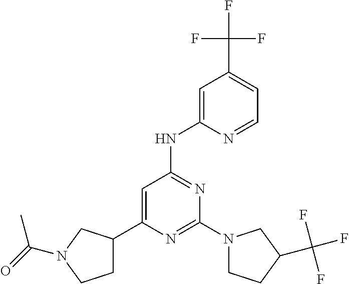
C1=C(NC2=NC(N3CCC(C(F)(F)F)C3)=NC(C3CCN(C(=O)C)C3)=C2)N=CC=C1C(F)(F)F
